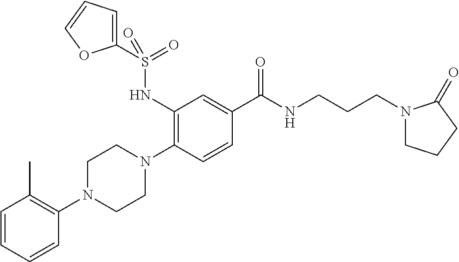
C1=CC=CC(N2CCN(C3=C(NS(C4=CC=CO4)(=O)=O)C=C(C(NCCCN4CCCC4=O)=O)C=C3)CC2)=C1C
